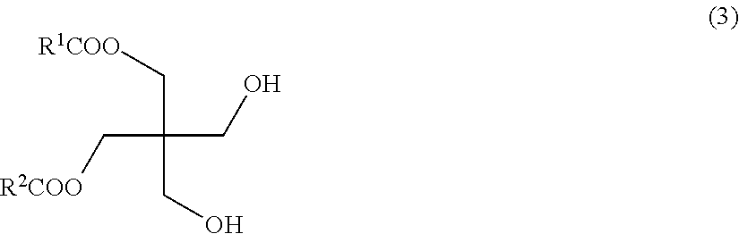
C(C(CO)(C[R1COO])CO)[R2COO]
